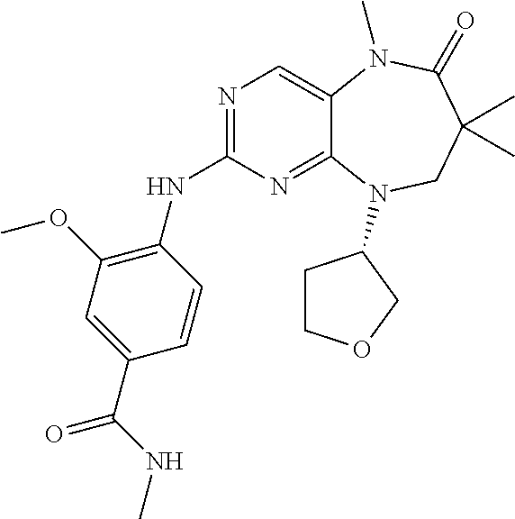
N1=C(NC2=C(OC)C=C(C(=O)NC)C=C2)N=C2C(=C1)N(C)C(=O)C(C)(C)CN2C1CCOC1
